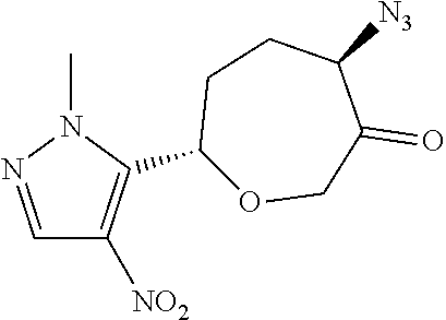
C1=NN(C)C(C2OCC(=O)C([N3])CC2)=C1[NO2]
